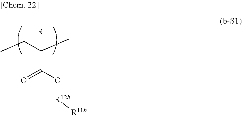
O=C(C(C)(CC)[R])O[R12b][R11b]
